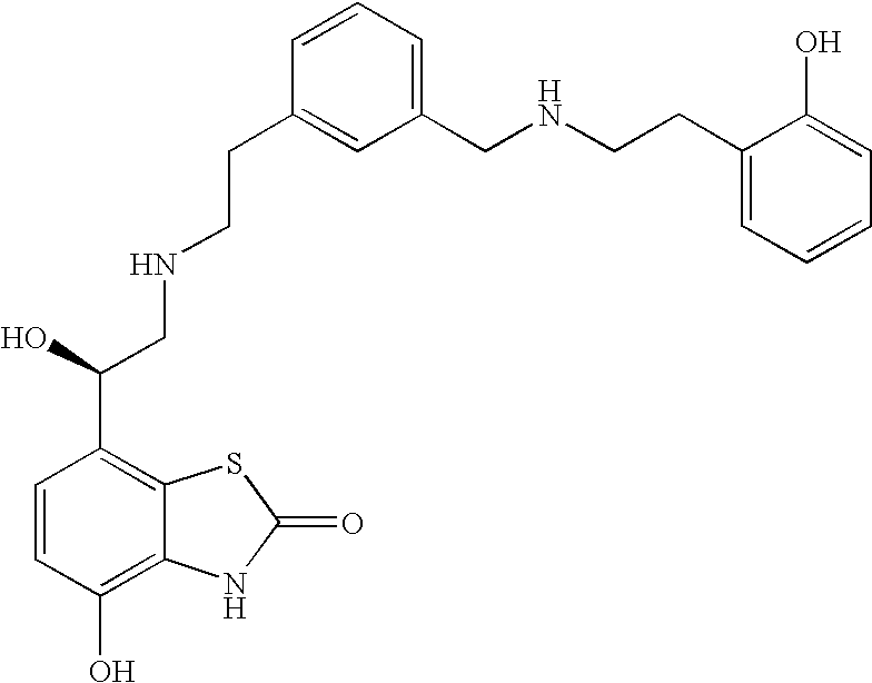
C1=CC(O)=C2C(=C1C(CNCCC1=CC(CNCCC3=CC=CC=C3O)=CC=C1)O)SC(=O)N2
